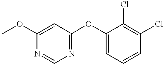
COC1=CC(OC2=CC=CC(Cl)=C2Cl)=NC=N1
